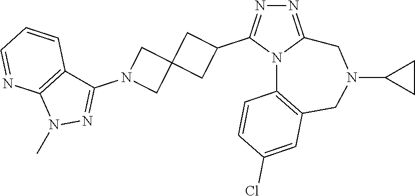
N1=C2N(C(C3CC4(C3)CN(C3=NN(C)C5=C3C=CC=N5)C4)=N1)C1=C(CN(C3CC3)C2)C=C(Cl)C=C1
